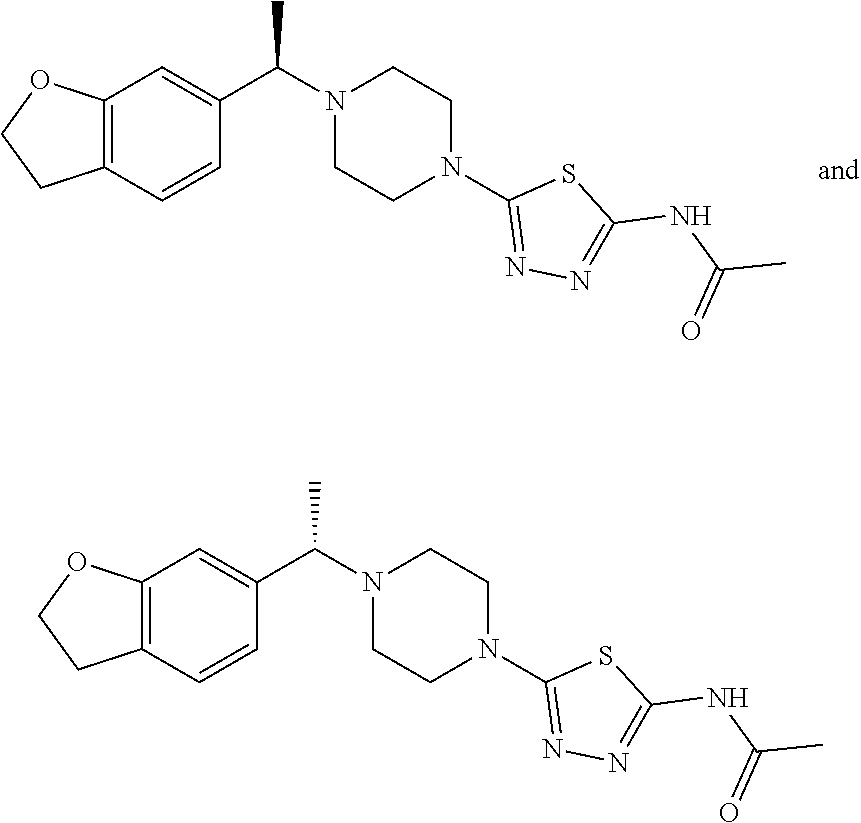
C12=C(C=CC(C(N3CCN(C4=NN=C(NC(C)=O)S4)CC3)C)=C1)CCO2.C12=C(C=CC(C(N3CCN(C4=NN=C(NC(C)=O)S4)CC3)C)=C1)CCO2
